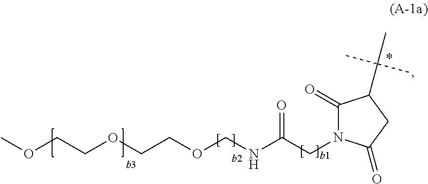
C1(=O)N(CC(NCOCCOCCOC)=O)C(=O)CC1C(C)(C)C
